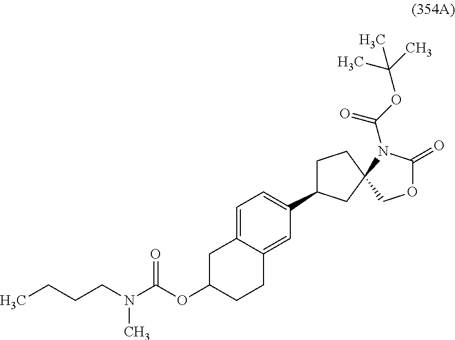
O(C1CCC2=CC(C3CCC4(C3)N(C(OC(C)(C)C)=O)C(=O)OC4)=CC=C2C1)C(N(CCCC)C)=O
